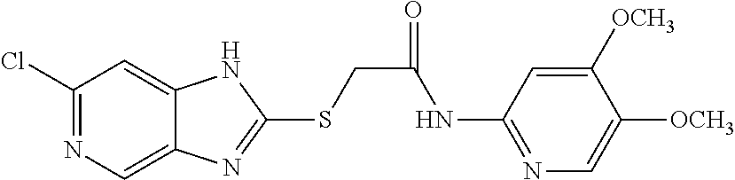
C1(Cl)=NC=C2C(=C1)NC(SCC(=O)NC1=NC=C([OCH3])C([OCH3])=C1)=N2
